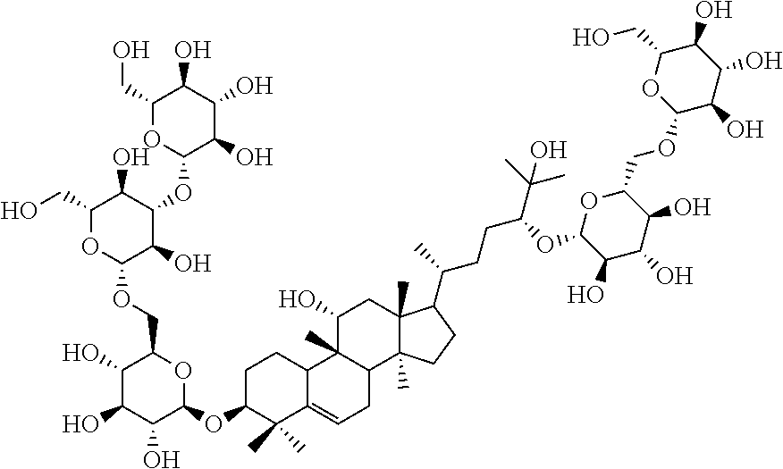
C1C(OC2OC(COC3C(O)C(OC4C(O)C(O)C(O)C(CO)O4)C(O)C(CO)O3)C(O)C(O)C2O)C(C)(C)C2=CCC3C(C)(C2C1)C(O)CC1(C)C3(C)CCC1C(CCC(C(C)(C)O)OC1C(O)C(O)C(O)C(COC2C(O)C(O)C(O)C(CO)O2)O1)C
